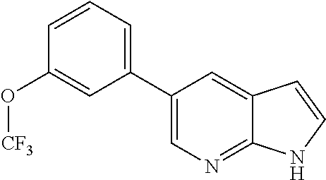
C1(C2=CC=CC(O[CF3])=C2)=CN=C2C(=C1)C=CN2
